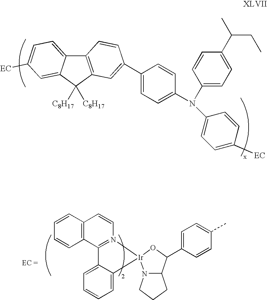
C12=C(C([C8H17])([C8H17])C3=CC([EC])=CC=C13)C=C(C1=CC=C(N(C3=CC=C([EC])C=C3)C3=CC=C(C(C)CC)C=C3)C=C1)C=C2.C1=CC2=C(C=C1)C1=N(C=C2)[Ir]2(C3=CC=CC=C13)N1C(CCC1)C(C1=CC=C(C)C=C1)O2
